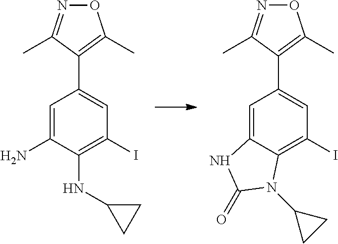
O1N=C(C)C(C2=CC(I)=C(NC3CC3)C(N)=C2)=C1C.O1N=C(C)C(C2=CC(I)=C3C(=C2)NC(=O)N3C2CC2)=C1C
